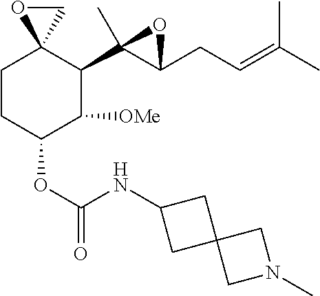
C1CC(OC(=O)NC2CC3(C2)CN(C)C3)C([OMe])C(C2(C)C(CC=C(C)C)O2)C12OC2
